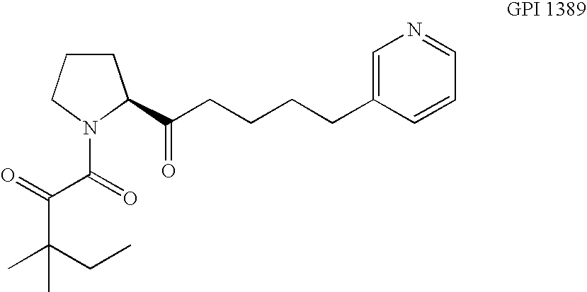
C1CCN(C(C(C(C)(CC)C)=O)=O)C1C(=O)CCCCC1=CN=CC=C1
